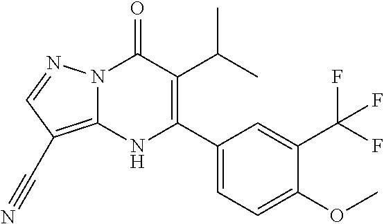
N12C(=C(C#N)C=N1)NC(C1=CC=C(OC)C(C(F)(F)F)=C1)=C(C(C)C)C2=O
